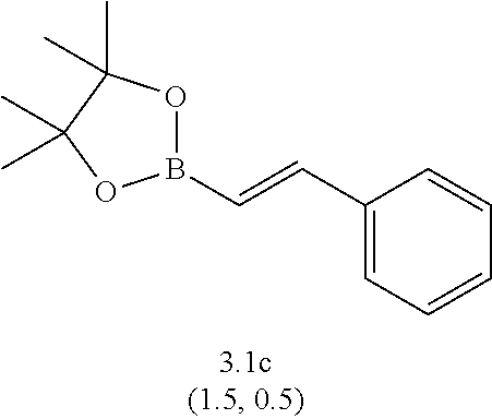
C1(C=CB2OC(C)(C)C(C)(C)O2)=CC=CC=C1
